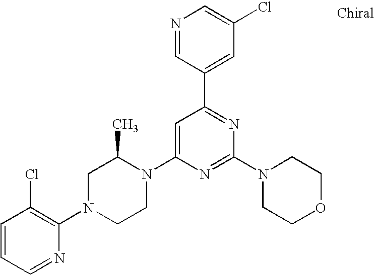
C1=CC=NC(N2CCN(C3=CC(C4=CC(Cl)=CN=C4)=NC(N4CCOCC4)=N3)C(C)C2)=C1Cl
